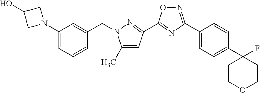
N1(C2=CC=CC(CN3C(C)=CC(C4=NC(C5=CC=C(C6(F)CCOCC6)C=C5)=NO4)=N3)=C2)CC(O)C1
